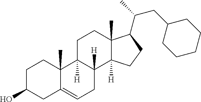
C1C(O)CC2=CCC3([H])C([H])(C2(C)C1)CCC1(C)C3([H])CCC1C(CC1CCCCC1)C
